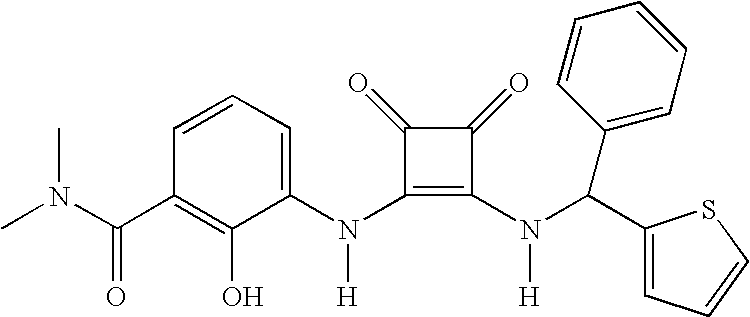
C(C1=C(O)C(N(C2=C(N([H])C(C3=CC=CS3)C3=CC=CC=C3)C(=O)C2=O)[H])=CC=C1)(=O)N(C)C
